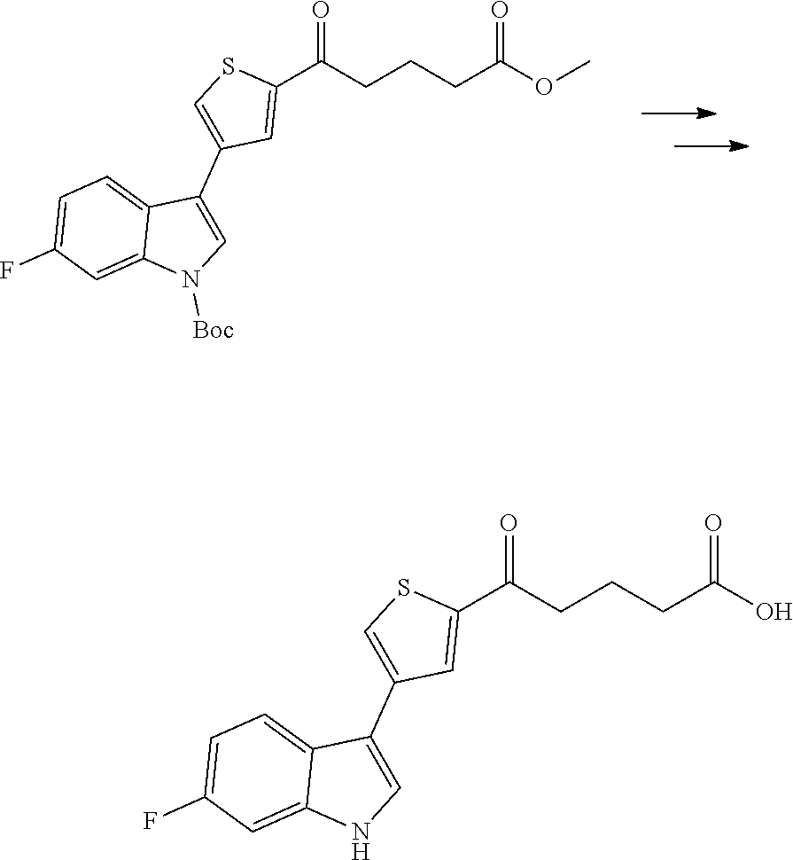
C1=C2C(C3=CSC(C(=O)CCCC(=O)OC)=C3)=CN([Boc])C2=CC(F)=C1.C1=C2C(C3=CSC(C(=O)CCCC(=O)O)=C3)=CNC2=CC(F)=C1
